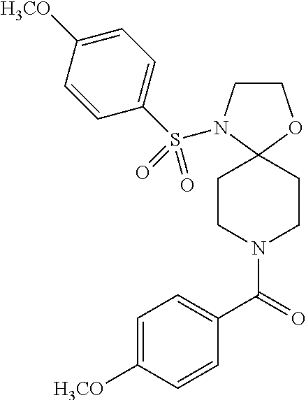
C1CN(S(C2=CC=C([H3CO])C=C2)(=O)=O)C2(O1)CCN(C(C1=CC=C([H3CO])C=C1)=O)CC2
